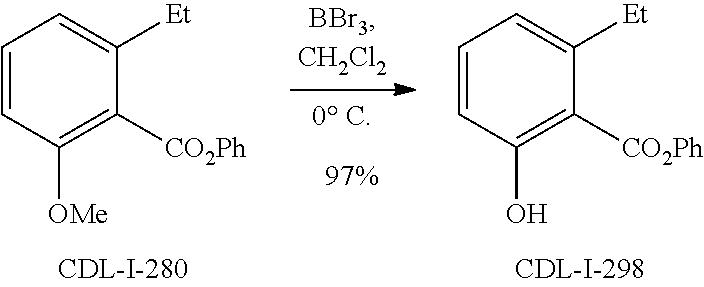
C1=CC([OMe])=C([CO2Ph])C([Et])=C1.C1=CC(O)=C([CO2Ph])C([Et])=C1
